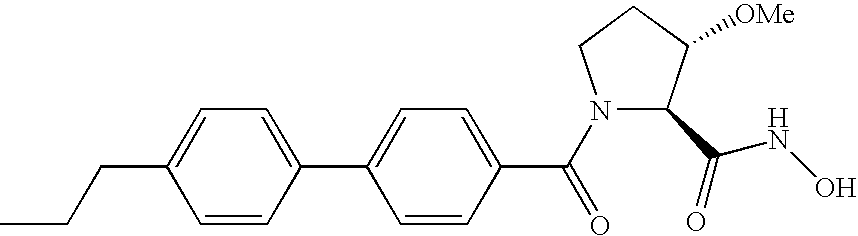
CCCC1=CC=C(C2=CC=C(C(=O)N3C(C(NO)=O)C([OMe])CC3)C=C2)C=C1
